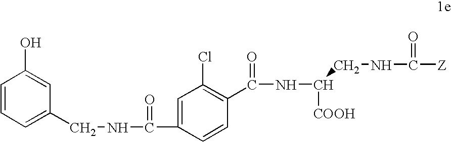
C1=CC=C(CNC(=O)C2=CC(Cl)=C(C(NC([COOH])CNC(=O)[Z])=O)C=C2)C=C1O
